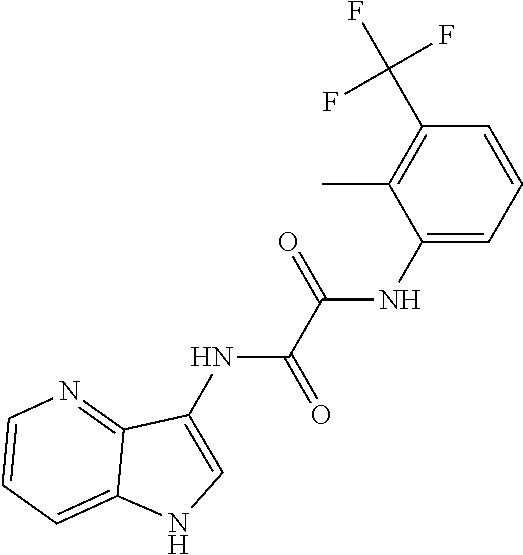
C12=NC=CC=C1NC=C2NC(C(NC1=CC=CC(C(F)(F)F)=C1C)=O)=O
